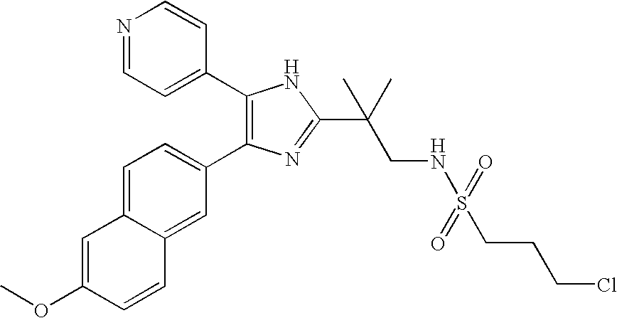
COC1=CC2=CC=C(C3=C(C4=CC=NC=C4)NC(C(CNS(=O)(=O)CCCCl)(C)C)=N3)C=C2C=C1
